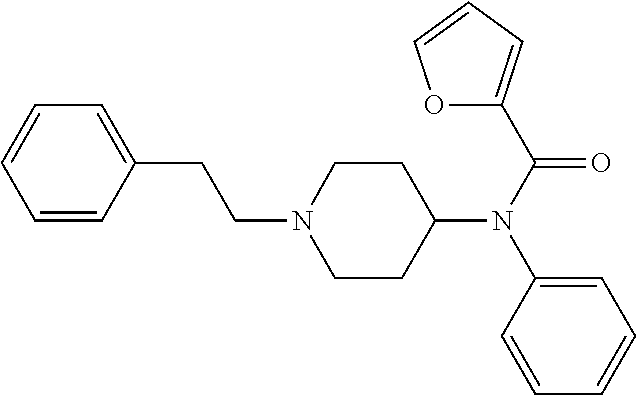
N1(CCC2=CC=CC=C2)CCC(N(C2=CC=CC=C2)C(=O)C2=CC=CO2)CC1
